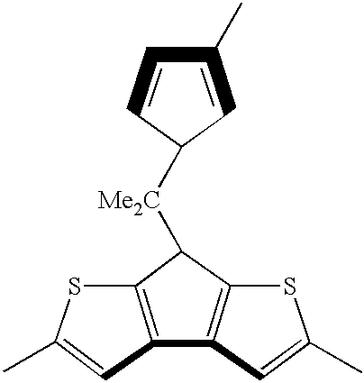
C1=CC([Me2C]C2C3=C(C=C(C)S3)C3=C2SC(C)=C3)C=C1C
